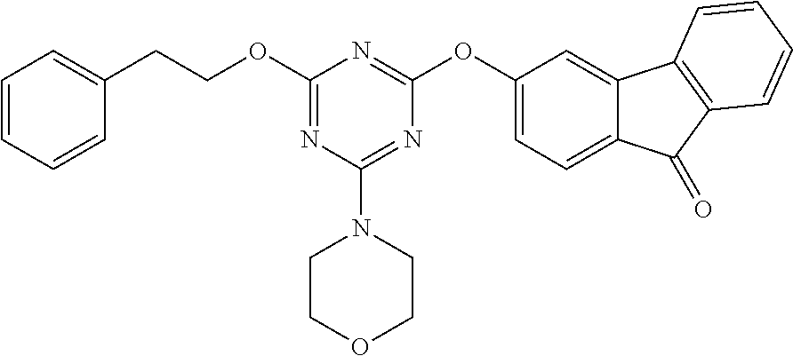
O(C1=NC(N2CCOCC2)=NC(OC2=CC=C3C(=C2)C2=C(C3=O)C=CC=C2)=N1)CCC1=CC=CC=C1
